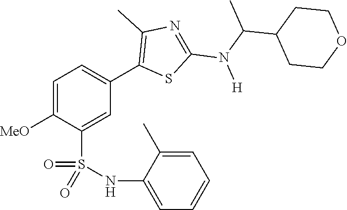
C1=C([MeO])C(S(NC2=CC=CC=C2C)(=O)=O)=CC(C2=C(C)N=C(N(C(C)C3CCOCC3)[H])S2)=C1
